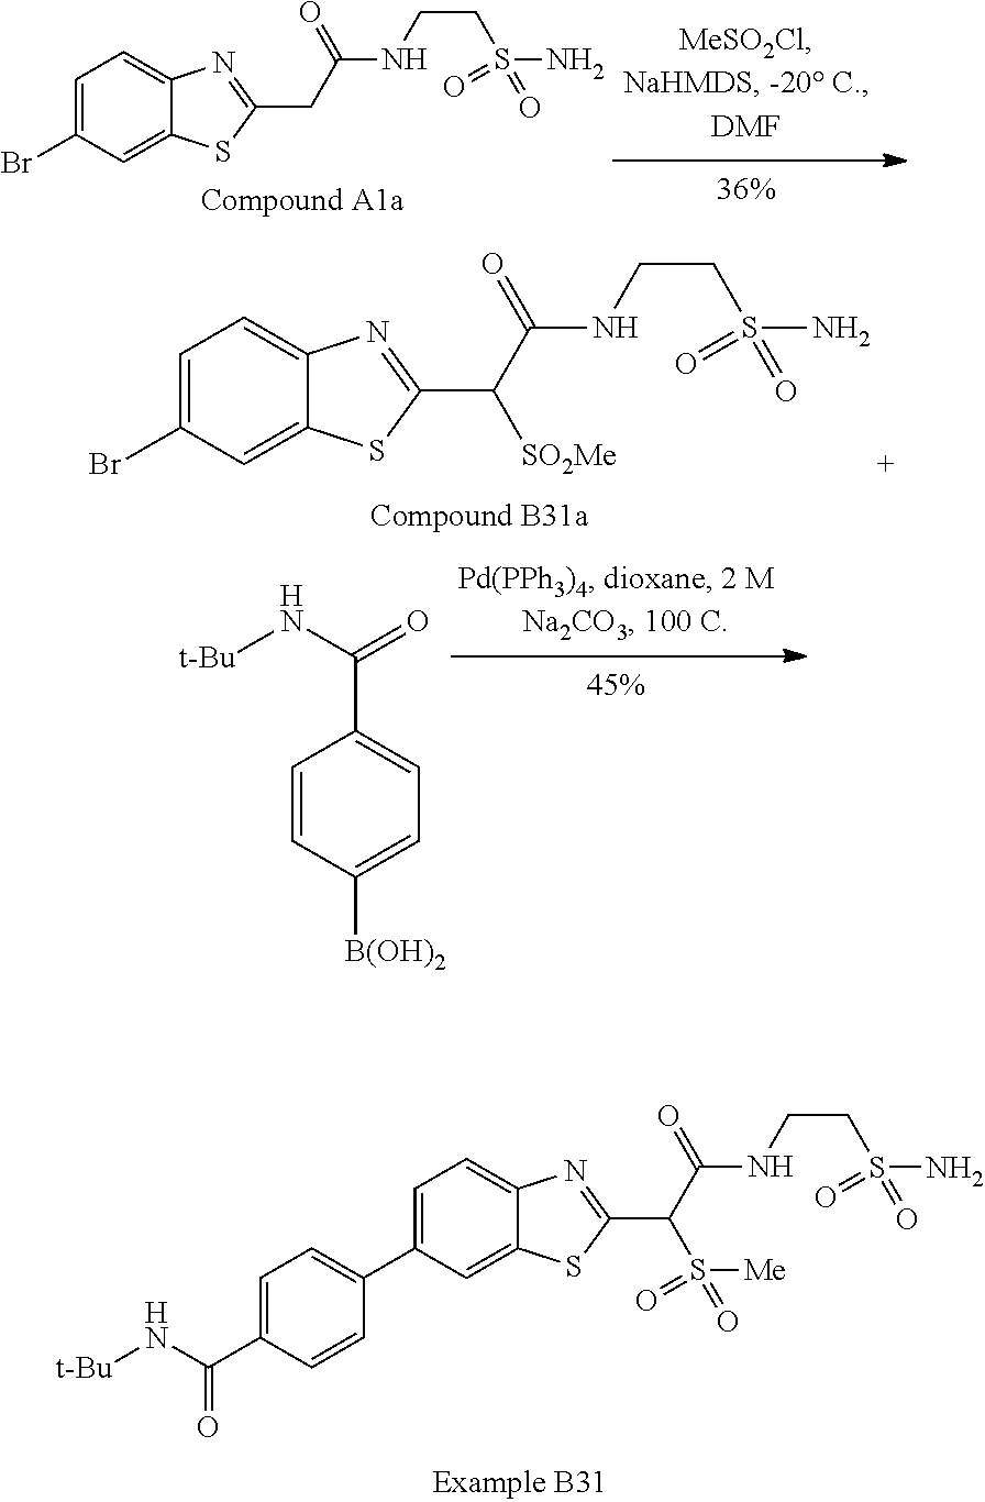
C1=C(C(N[t-Bu])=O)C=CC(C2=CC=C3C(=C2)SC(C(C(=O)NCCS(N)(=O)=O)S([Me])(=O)=O)=N3)=C1.C1=C(Br)C=C2C(=C1)N=C(CC(NCCS(N)(=O)=O)=O)S2.C1=C(Br)C=C2C(=C1)N=C(C(C(=O)NCCS(N)(=O)=O)[SO2Me])S2.C1=CC([B(OH)2])=CC=C1C(N[t-Bu])=O
